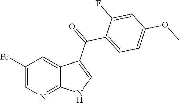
C1(Br)=CN=C2C(=C1)C(C(C1=CC=C(OC)C=C1F)=O)=CN2
